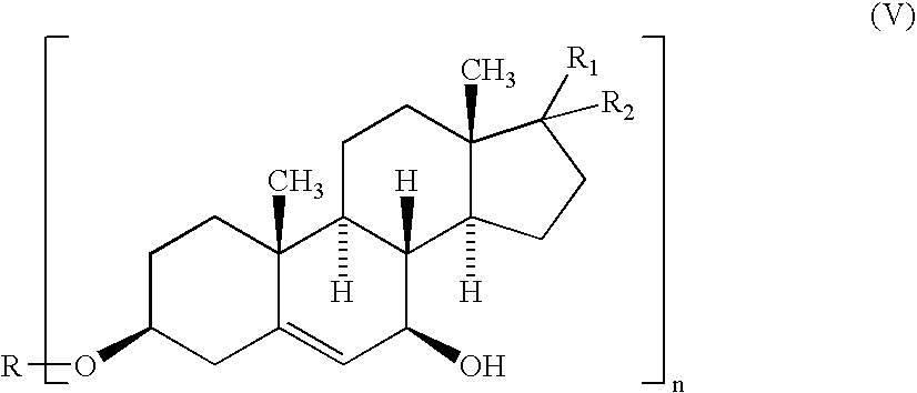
C1C(O[R])CC2=CC(O)C3([H])C([H])(C2(C)C1)CCC1(C)C3([H])CCC1([R1])[R2]
